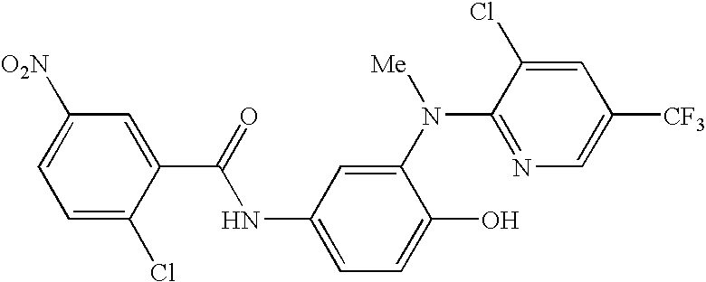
C1=C(Cl)C(C(=O)NC2=CC=C(O)C(N([Me])C3=NC=C([CF3])C=C3Cl)=C2)=CC([O2N])=C1
